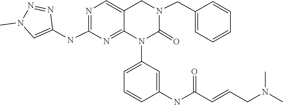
CN(CC=CC(NC1=CC(N2C(=O)N(CC3=CC=CC=C3)CC3=CN=C(NC4=CN(C)N=N4)N=C23)=CC=C1)=O)C
